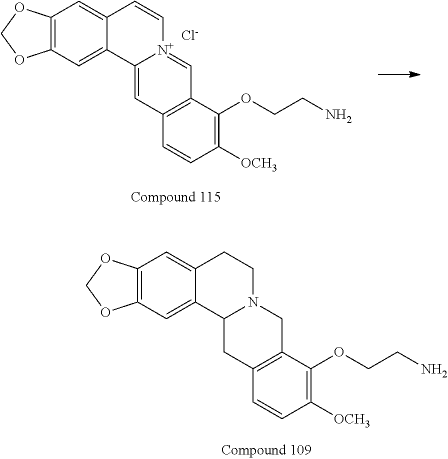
C12=C(C=C3C(=C1)C=C[N+]1=CC4=C(C=C31)C=CC([OCH3])=C4OCCN)OCO2.[Cl-].C12=C(C=C3C(=C1)CCN1C3CC3=C(C1)C(OCCN)=C([OCH3])C=C3)OCO2
